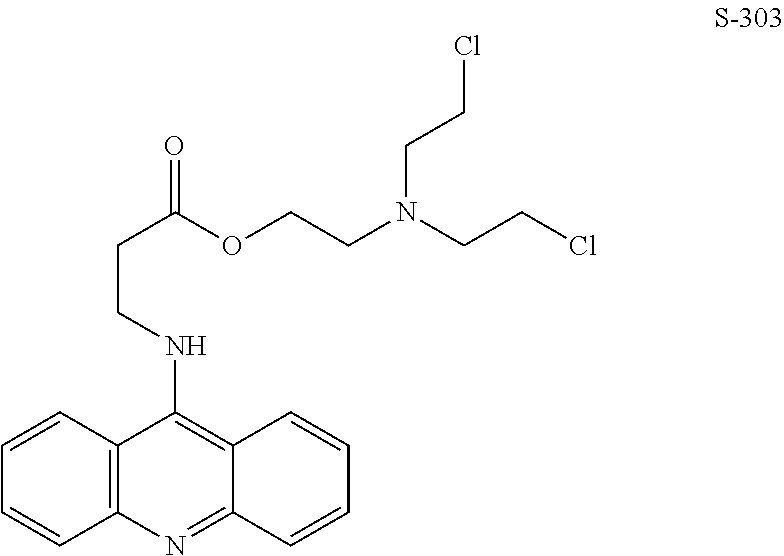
C1=CC2=C(C=C1)N=C1C(=C2NCCC(OCCN(CCCl)CCCl)=O)C=CC=C1
